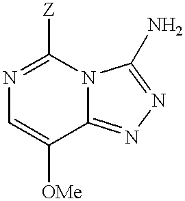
C1=C([OMe])C2=NN=C(N)N2C([Z])=N1
